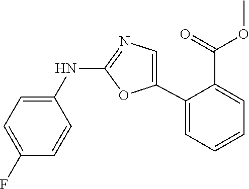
C1(NC2=CC=C(F)C=C2)=NC=C(C2=CC=CC=C2C(=O)OC)O1
